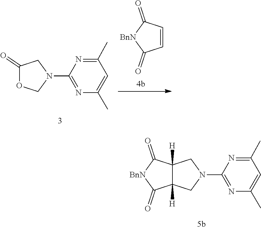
C12([H])CN(C3=NC(C)=CC(C)=N3)CC1([H])C(=O)[BnN]C2=O.C1(=O)CN(C2=NC(C)=CC(C)=N2)CO1.C1=CC(=O)[BnN]C1=O
